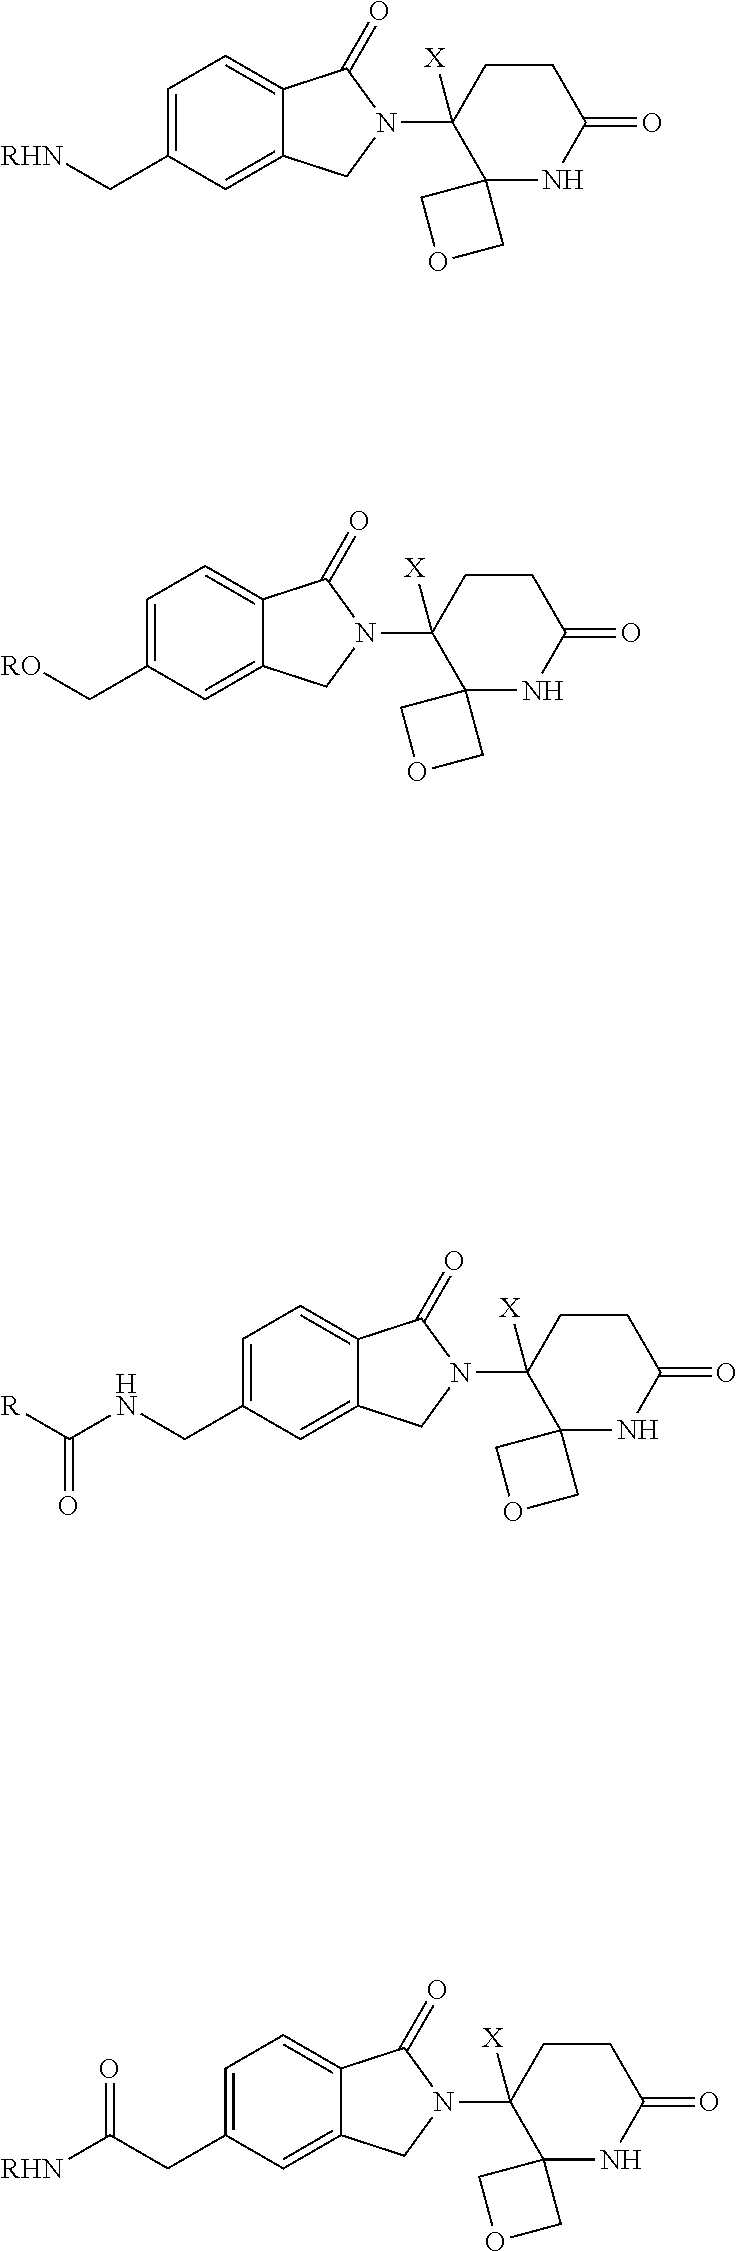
C1=C(C[RHN])C=C2C(=C1)C(=O)N(C1([X])C3(NC(=O)CC1)COC3)C2.C1=C(C[RO])C=C2C(=C1)C(=O)N(C1([X])C3(NC(=O)CC1)COC3)C2.C1=C(CNC([R])=O)C=C2C(=C1)C(=O)N(C1([X])C3(NC(=O)CC1)COC3)C2.C1=C(CC([RHN])=O)C=C2C(=C1)C(=O)N(C1([X])C3(NC(=O)CC1)COC3)C2
